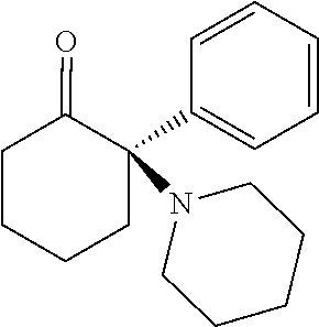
C1=CC(C2(N3CCCCC3)C(=O)CCCC2)=CC=C1
